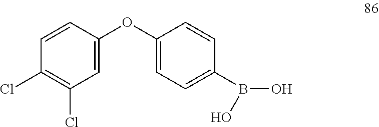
C1(OC2=CC=C(B(O)O)C=C2)=CC(Cl)=C(Cl)C=C1
